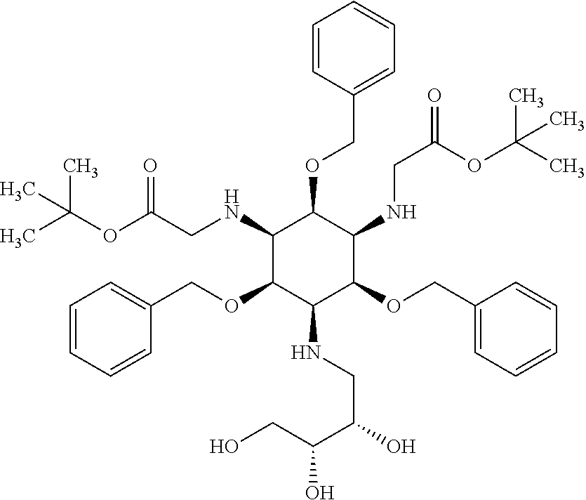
O(C(CNC1C(OCC2=CC=CC=C2)C(NCC(=O)OC(C)(C)C)C(OCC2=CC=CC=C2)C(NCC(O)C(CO)O)C1OCC1=CC=CC=C1)=O)C(C)(C)C
